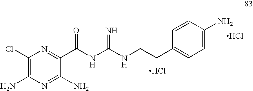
Cl.C1(Cl)=C(N)N=C(N)C(C(NC(NCCC2=CC=C(N)C=C2)=N)=O)=N1.Cl
